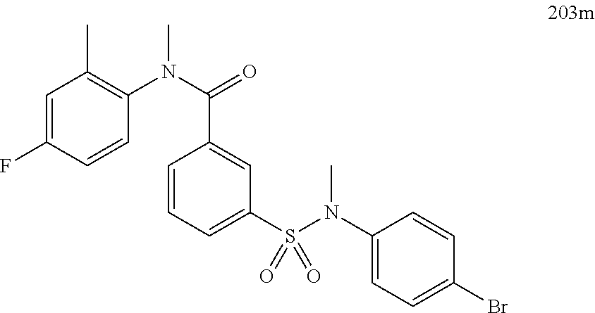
C1=C(F)C=CC(N(C(=O)C2=CC(S(N(C)C3=CC=C(Br)C=C3)(=O)=O)=CC=C2)C)=C1C
